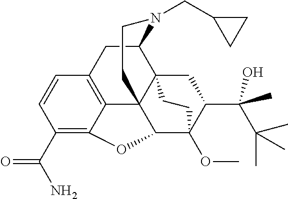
C1(C(N)=O)=C2C3=C(C=C1)CC1N(CC4CC4)CCC34C(O2)C2(OC)C(C(C)(O)C(C)(C)C)CC41CC2
